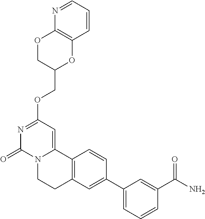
N1=C(OCC2OC3=C(OC2)N=CC=C3)C=C2N(C1=O)CCC1=C2C=CC(C2=CC=CC(C(N)=O)=C2)=C1
